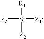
[R2][Si]([Z1])([R1])[Z2]
